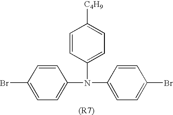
C1=CC(N(C2=CC=C(Br)C=C2)C2=CC=C(Br)C=C2)=CC=C1[C4H9]
